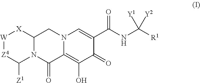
N12C(CN3C(=C(O)C(=O)C(C(NC([R1])([Y1])[Y2])=O)=C3)C1=O)[X][W][Z4]C2[Z1]
